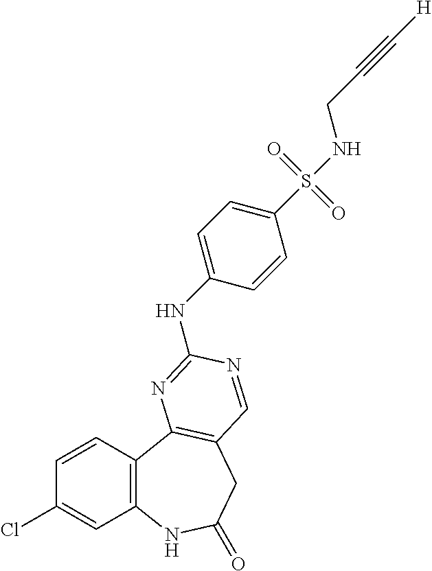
C1=CC2=C(C=C1Cl)NC(=O)CC1=C2N=C(NC2=CC=C(S(NCC#C[H])(=O)=O)C=C2)N=C1
